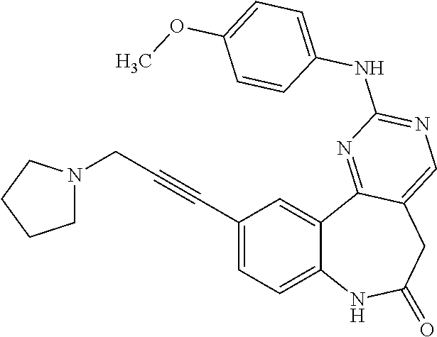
C1(C#CCN2CCCC2)=CC=C2C(=C1)C1=NC(NC3=CC=C(OC)C=C3)=NC=C1CC(=O)N2
